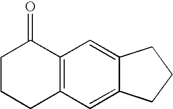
C1CCC2=C(C1=O)C=C1C(=C2)CCC1
